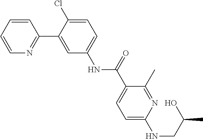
C1=CC=CN=C1C1=CC(NC(C2=CC=C(NCC(C)O)N=C2C)=O)=CC=C1Cl
